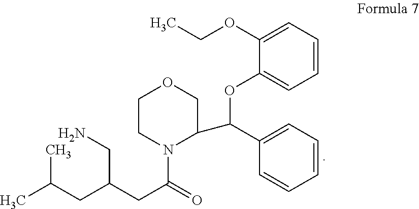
CC(CC(CC(=O)N1C(C(OC2=CC=CC=C2OCC)C2=CC=CC=C2)COCC1)CN)C
